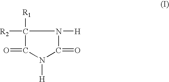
C1(=O)N([H])C(=O)N([H])C1([R2])[R1]
